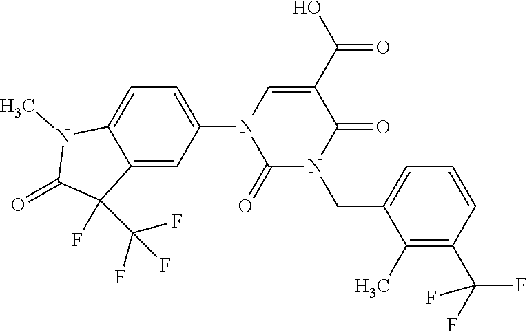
C1=C(N2C(=O)N(CC3=CC=CC(C(F)(F)F)=C3C)C(=O)C(C(O)=O)=C2)C=C2C(=C1)N(C)C(=O)C2(F)C(F)(F)F
